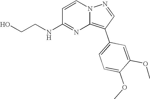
OCCNC1=NC2=C(C3=CC=C(OC)C(OC)=C3)C=NN2C=C1
